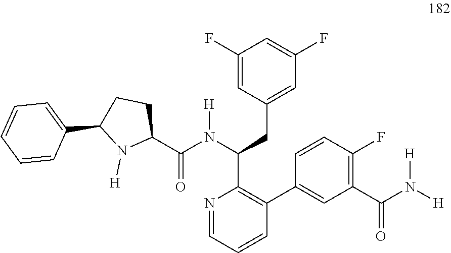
C1(F)=CC(CC(C2=C(C3=CC(C(N([H])[H])=O)=C(F)C=C3)C=CC=N2)N(C(C2CCC(C3=CC=CC=C3)N2[H])=O)[H])=CC(F)=C1
